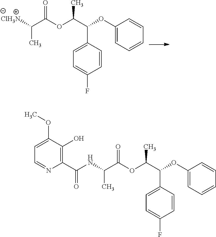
C(C(C)[ClH3N])(=O)OC(C(OC1=CC=CC=C1)C1=CC=C(F)C=C1)C.C1=NC(C(NC(C(OC(C(OC2=CC=CC=C2)C2=CC=C(F)C=C2)C)=O)C)=O)=C(O)C(OC)=C1
